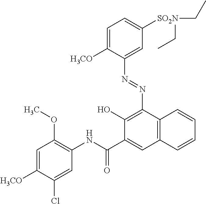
C1=C([H3CO])C(N=NC2=C(O)C(C(NC3=C(OC)C=C([H3CO])C(Cl)=C3)=O)=CC3=C2C=CC=C3)=CC([SO2N](CC)CC)=C1
